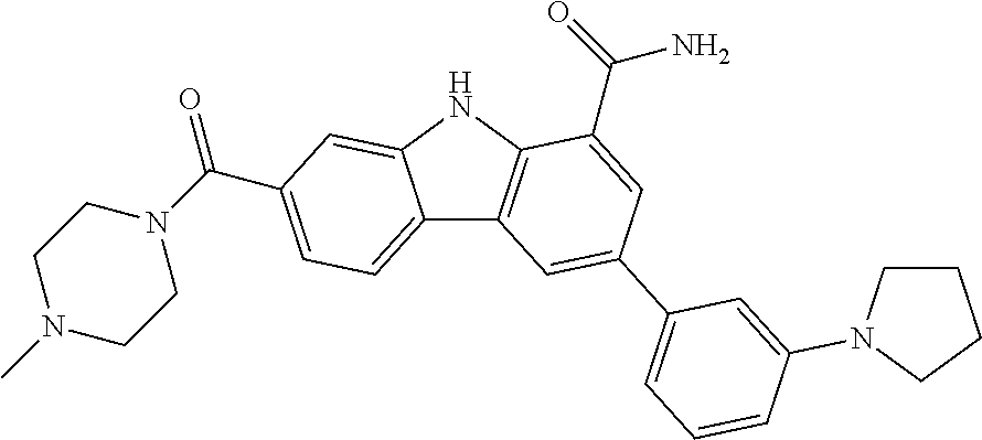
C12=CC=C(C(N3CCN(C)CC3)=O)C=C1NC1=C2C=C(C2=CC=CC(N3CCCC3)=C2)C=C1C(=O)N
